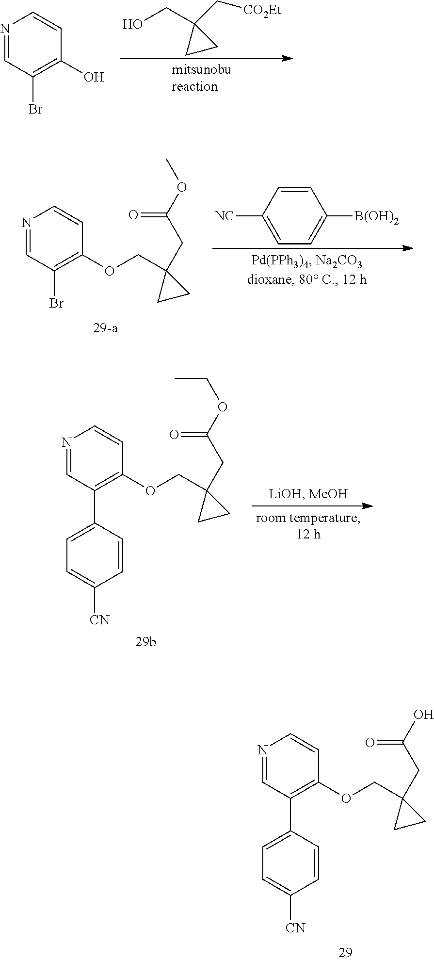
N1=CC(C2=CC=C([CN])C=C2)=C(OCC2(CC(O)=O)CC2)C=C1.C1CC1(C[CO2Et])CO.N1=CC(Br)=C(O)C=C1.N1=CC(Br)=C(OCC2(CC(OC)=O)CC2)C=C1.C1=CC([NC])=CC=C1[B(OH)2].N1=CC(C2=CC=C([CN])C=C2)=C(OCC2(CC(OCC)=O)CC2)C=C1
